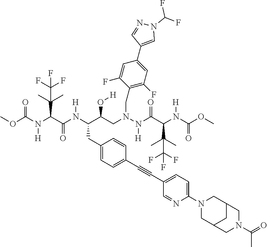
COC(N(C(C(N(C(C(CN(N(C(C(N(C(OC)=O)[H])C(C)(C)C(F)(F)F)=O)[H])CC1=C(F)C=C(C2=CN(C(F)F)N=C2)C=C1F)O[H])CC1=CC=C(C#CC2=CC=C(N3CC4CN(C(=O)C)CC(C3)C4)N=C2)C=C1)[H])=O)C(C)(C)C(F)(F)F)[H])=O
